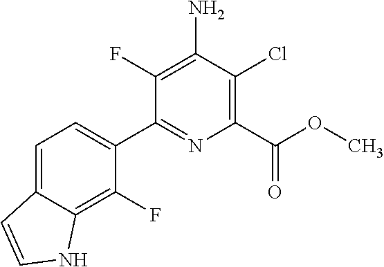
C1=C2C(=C(F)C(C3=NC(C(OC)=O)=C(Cl)C(N)=C3F)=C1)NC=C2
